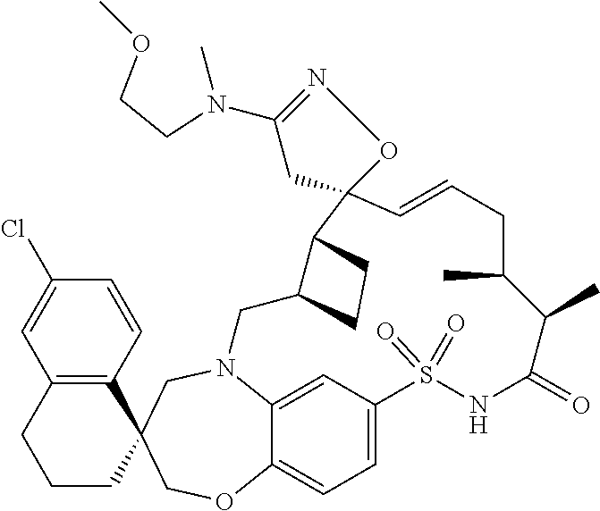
N12C3=CC(=CC=C3OCC3(C4=C(C=C(Cl)C=C4)CCC3)C1)S(=O)(=O)NC(=O)C(C)C(C)CC=CC1(C3C(C2)CC3)CC(N(C)CCOC)=NO1
